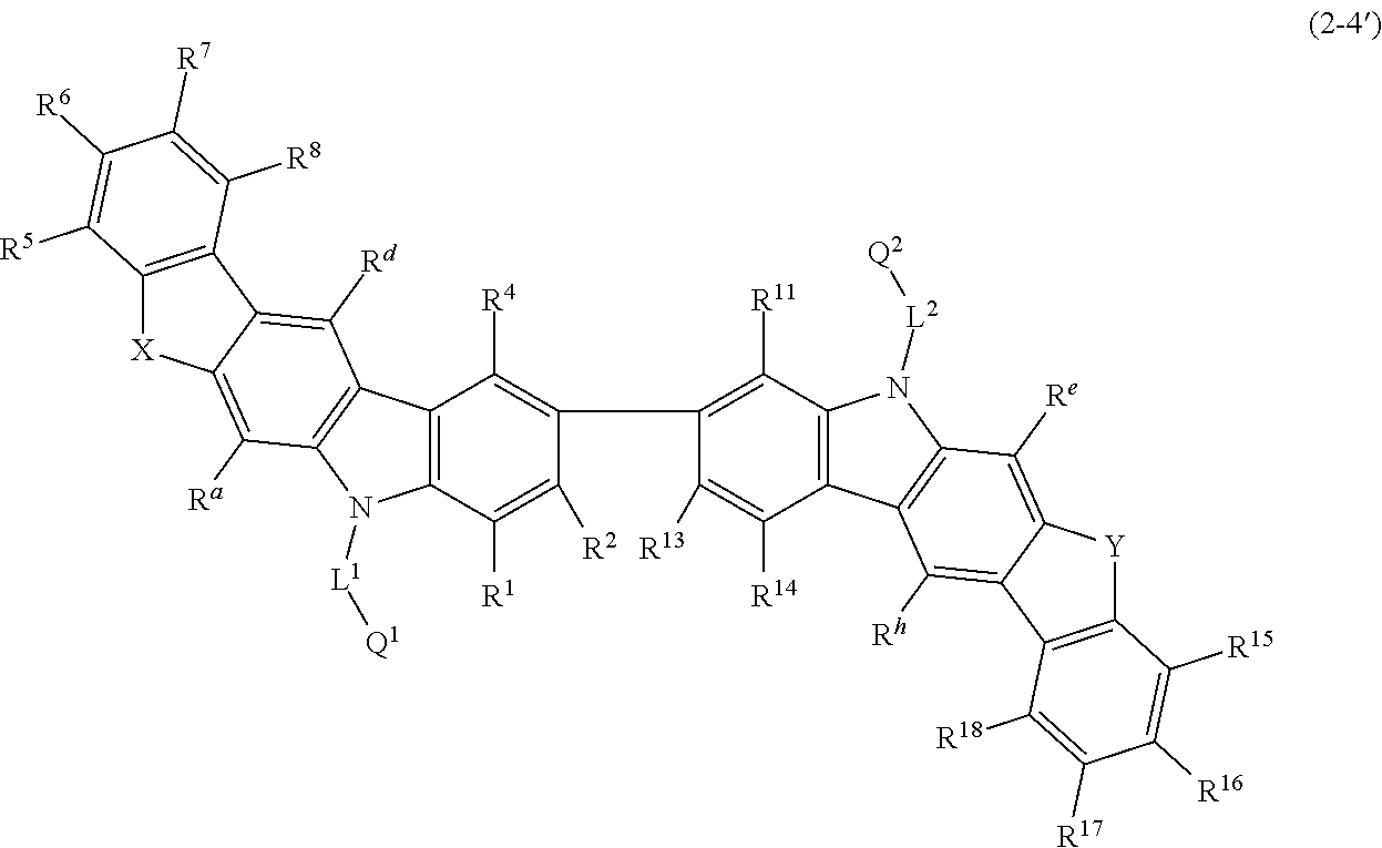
C12=C(C([R1])=C([R2])C(C3=C([R11])C4=C(C([R14])=C3[R13])C3=C(N4[L2][Q2])C([Re])=C4C(=C3[Rh])C3=C([Y]4)C([R15])=C([R16])C([R17])=C3[R18])=C1[R4])N([L1][Q1])C1=C2C([Rd])=C2C(=C1[Ra])[X]C1=C2C([R8])=C([R7])C([R6])=C1[R5]
